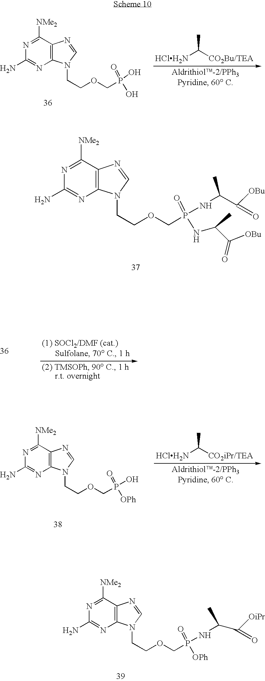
C1([NMe2])=NC(N)=NC2=C1N=CN2CCOCP(=O)(NC(C([OBu])=O)C)NC(C([OBu])=O)C.C1([NMe2])=NC(N)=NC2=C1N=CN2CCOCP(=O)(O)[OPh].[HClH2N]C([CO2iPr/TEA])C.C1([NMe2])=NC(N)=NC2=C1N=CN2CCOCP(=O)(NC(C([OiPr])=O)C)[OPh].[HClH2N]C([CO2Bu/TEA])C.C1([NMe2])=NC(N)=NC2=C1N=CN2CCOCP(=O)(O)O
